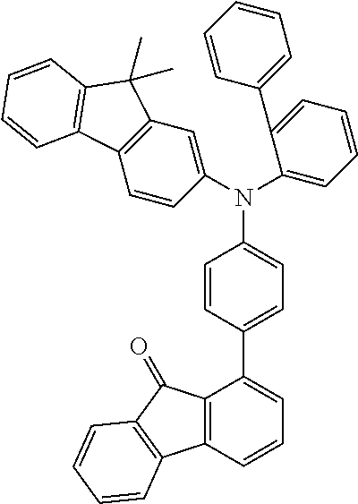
C12=C(C=CC=C1C1=CC=C(N(C3=CC=CC=C3C3=CC=CC=C3)C3=CC4=C(C=C3)C3=C(C4(C)C)C=CC=C3)C=C1)C1=C(C2=O)C=CC=C1
